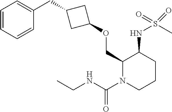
C1(OCC2N(C(NCC)=O)CCCC2NS(C)(=O)=O)CC(CC2=CC=CC=C2)C1
